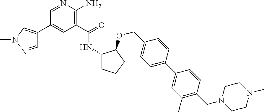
C1(C(=O)NC2CCCC2OCC2=CC=C(C3=CC(C)=C(CN4CCN(C)CC4)C=C3)C=C2)=C(N)N=CC(C2=CN(C)N=C2)=C1
